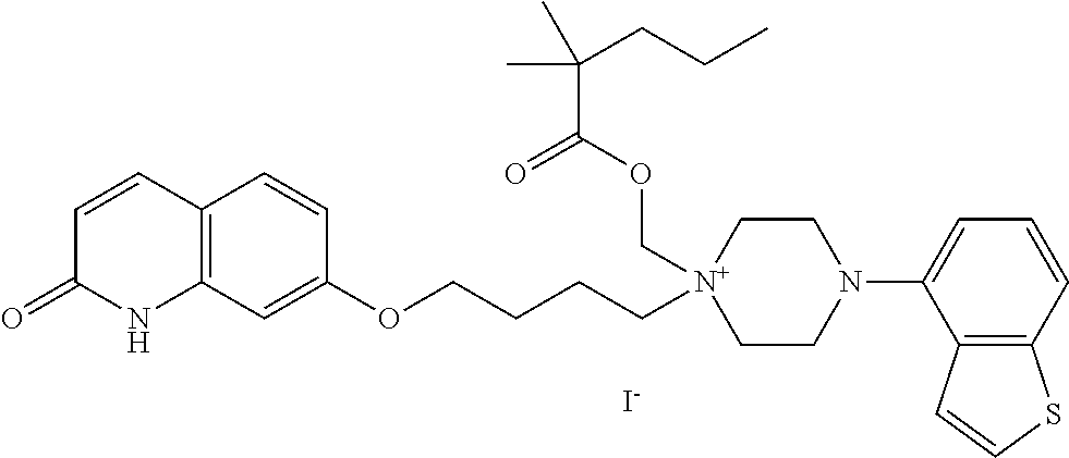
C12=C(C=C(OCCCC[N+]3(COC(C(CCC)(C)C)=O)CCN(C4=CC=CC5=C4C=CS5)CC3)C=C1)NC(=O)C=C2.[I-]
